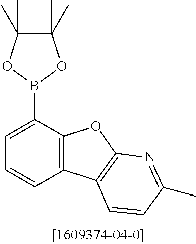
C12=C(C(B3OC(C)(C)C(C)(C)O3)=CC=C1)OC1=C2C=CC(C)=N1
